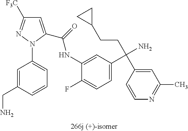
C1=C(C(=O)NC2=CC(C(N)(C3=CC(C)=NC=C3)CCC3CC3)=CC=C2F)N(C2=CC=CC(CN)=C2)N=C1[F3C]
